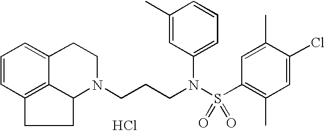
C12=C3C=CC=C1CCN(CCCN(S(C1=C(C)C=C(Cl)C(C)=C1)(=O)=O)C1=CC=CC(C)=C1)C2CC3.Cl
